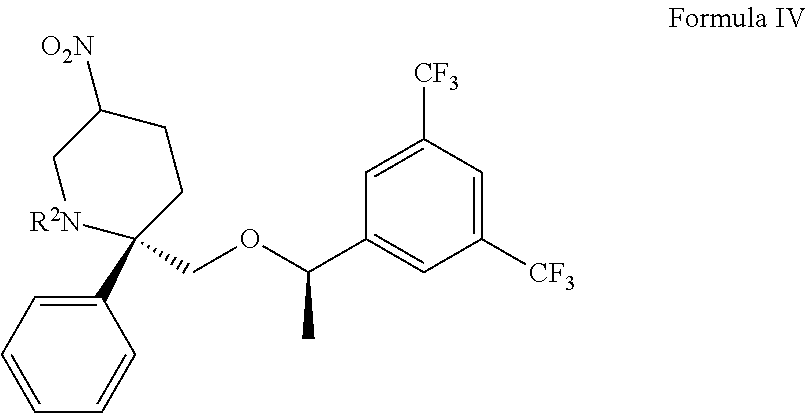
C1(C2(COC(C3=CC([CF3])=CC([CF3])=C3)C)CCC([O2N])C[R2N]2)=CC=CC=C1
